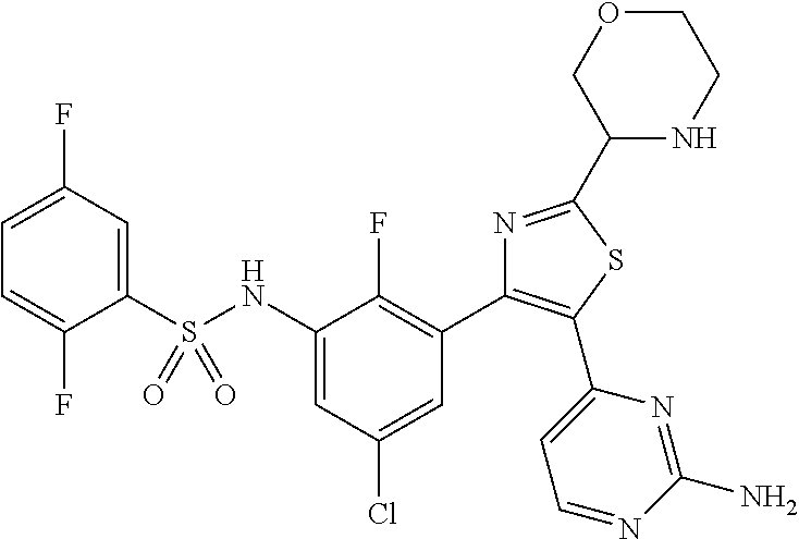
C1(S(NC2=CC(Cl)=CC(C3=C(C4=CC=NC(N)=N4)SC(C4NCCOC4)=N3)=C2F)(=O)=O)=CC(F)=CC=C1F
